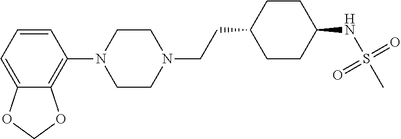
C1=CC=C2C(=C1N1CCN(CCC3CCC(NS(=O)(=O)C)CC3)CC1)OCO2
